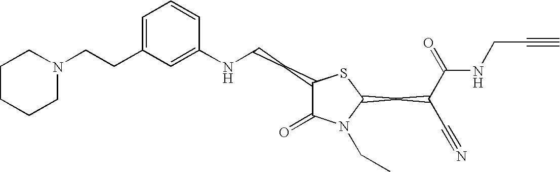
C1=C(CCN2CCCCC2)C=C(NCCC2C(=O)N(CC)C(CC(C#N)C(=O)NCC#C)S2)C=C1
